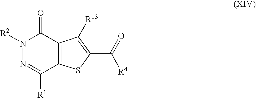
N1([R2])N=C([R1])C2=C(C1=O)C([R13])=C(C(=O)[R4])S2
